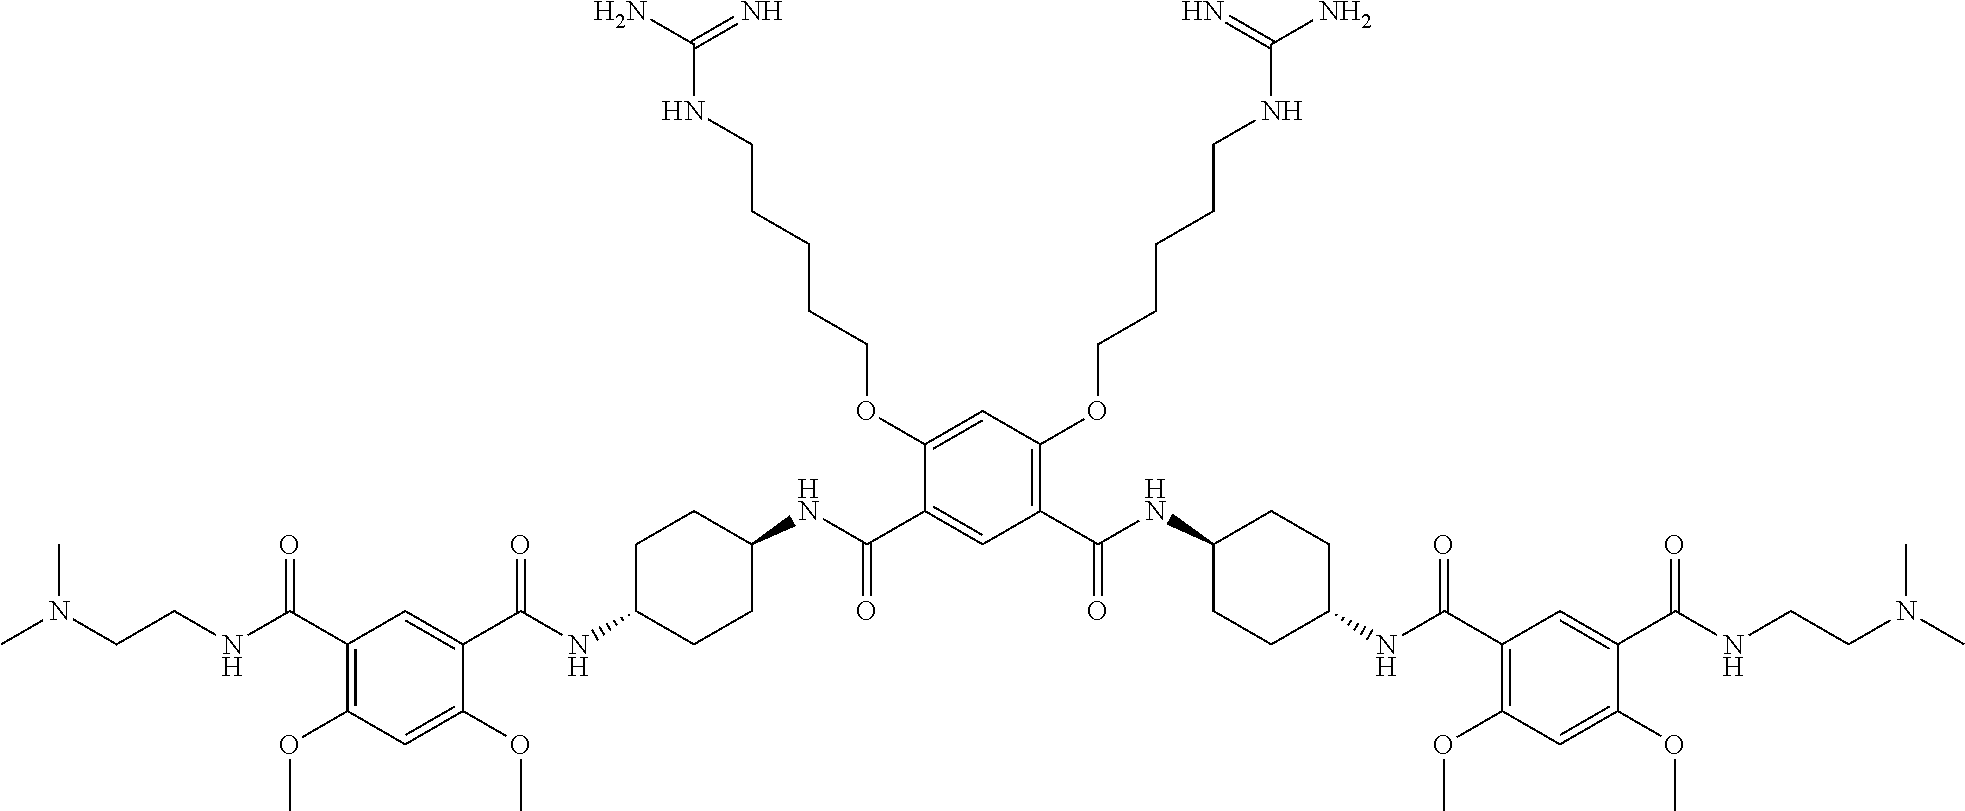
C1(C(NC2CCC(NC(C3=C(OC)C=C(OC)C(C(NCCN(C)C)=O)=C3)=O)CC2)=O)=C(OCCCCCNC(=N)N)C=C(OCCCCCNC(=N)N)C(C(NC2CCC(NC(C3=CC(C(NCCN(C)C)=O)=C(OC)C=C3OC)=O)CC2)=O)=C1
